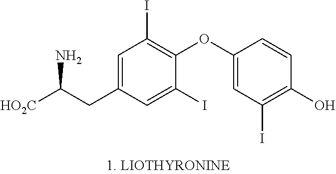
C1=C(CC([HO2C])N)C=C(I)C(OC2=CC(I)=C(O)C=C2)=C1I
